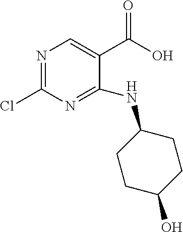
C1(NC2CCC(O)CC2)=NC(Cl)=NC=C1C(=O)O
